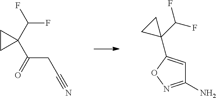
C1CC1(C(F)F)C(CC#N)=O.C1(N)=NOC(C2(C(F)F)CC2)=C1
